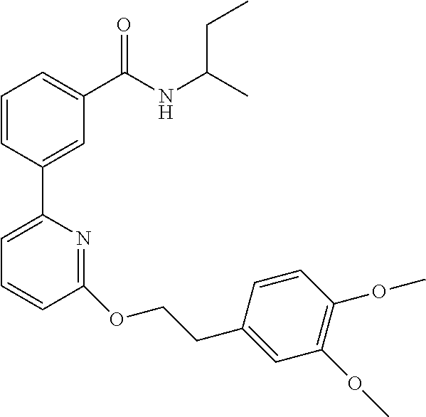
C1=CC(C2=CC=CC(OCCC3=CC(OC)=C(OC)C=C3)=N2)=CC(C(NC(CC)C)=O)=C1
